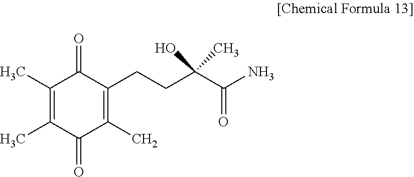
C1(C)=C(C)C(=O)C(C)=C(CCC(C(N)=O)(O)C)C1=O
